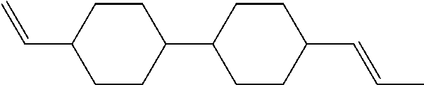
C1(C2CCC(C=CC)CC2)CCC(C=C)CC1
